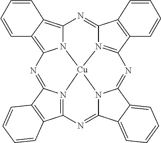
C1=CC2=C(C=C1)C1=N3C2=NC2=C4C=CC=CC4=C4N2[Cu]32N3=C(C5=C(C3=N4)C=CC=C5)N=C3N2C(=N1)C1=CC=CC=C31
